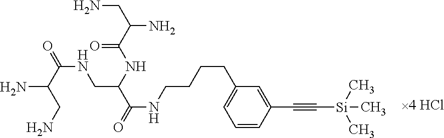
C1=CC(C#C[Si](C)(C)C)=CC(CCCCNC(C(CNC(C(N)CN)=O)NC(C(N)CN)=O)=O)=C1
